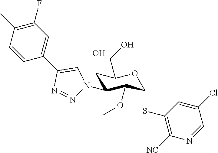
C1(O)C(N2N=NC(C3=CC(F)=C(C)C=C3)=C2)C(OC)C(SC2=C([NC])N=CC(Cl)=C2)OC1CO
